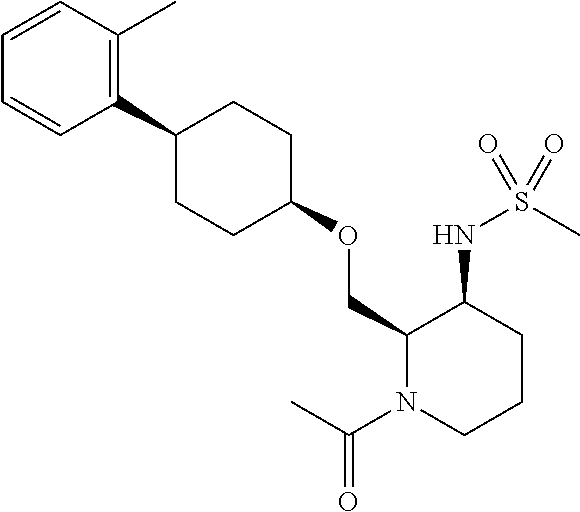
C1=CC(C)=C(C2CCC(OCC3N(C(C)=O)CCCC3NS(C)(=O)=O)CC2)C=C1
